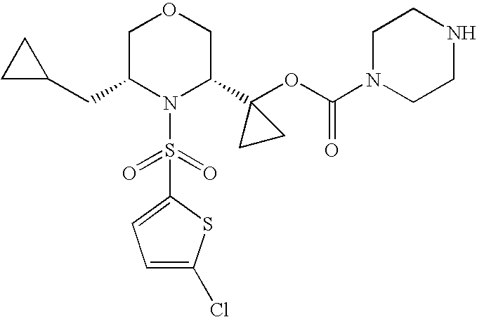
N1(S(=O)(=O)C2=CC=C(Cl)S2)C(C2(OC(=O)N3CCNCC3)CC2)COCC1CC1CC1
